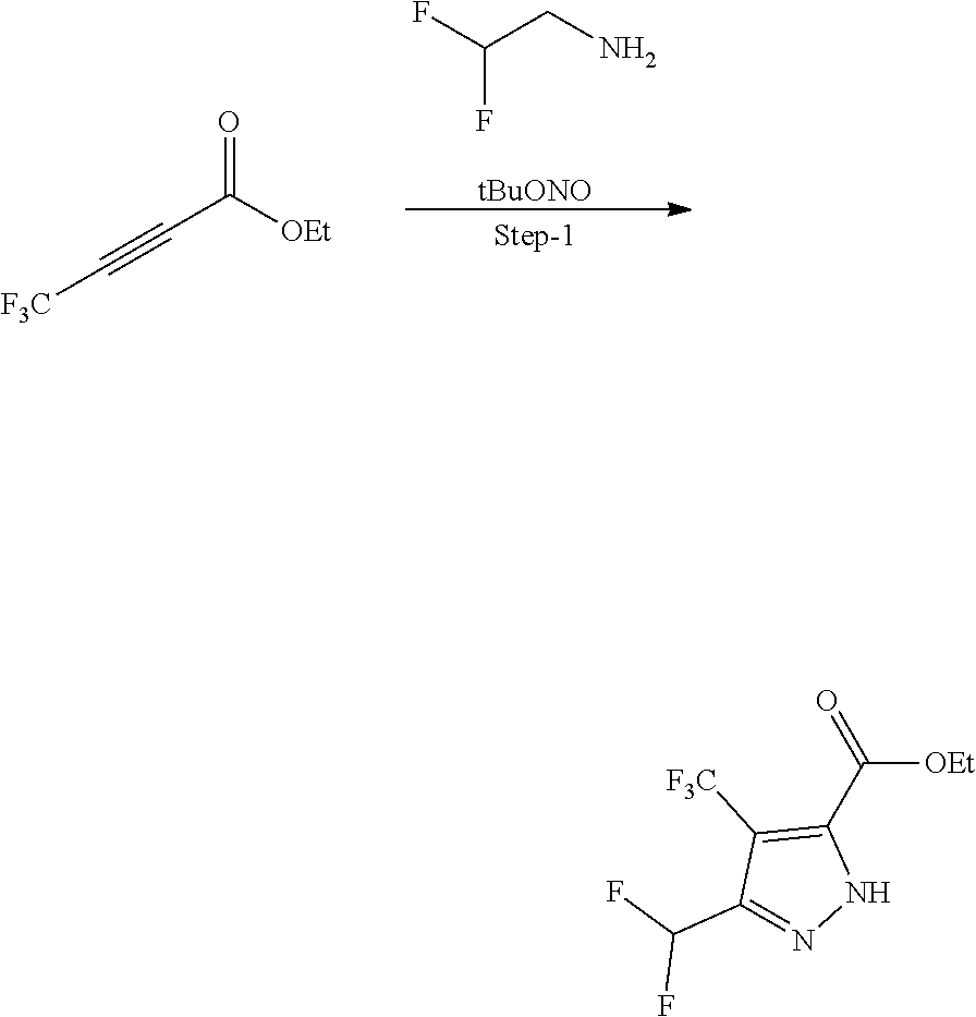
FC(CN)F.[tBuONO].[F3C]C#CC([OEt])=O.N1=C(C(F)F)C([F3C])=C(C(=O)[OEt])N1
